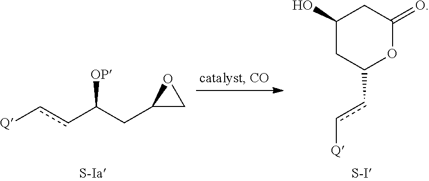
C1(O)CC(cc[Q])OC(=O)C1.C1(CC(cc[Q])[OP])CO1.[S-I]
